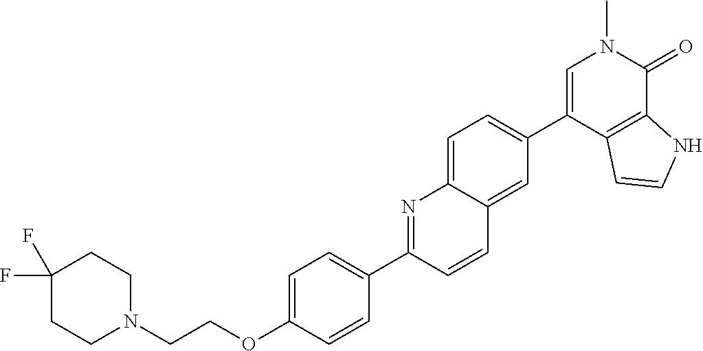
C(OC1=CC=C(C2=NC3=CC=C(C4=CN(C)C(=O)C5=C4C=CN5)C=C3C=C2)C=C1)CN1CCC(F)(F)CC1
